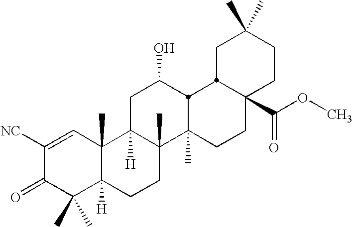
C1C(C)(C)CCC2(C(OC)=O)CCC3(C)C4(C)C([H])(CC(O)C3C12)C1(C)C([H])(CC4)C(C)(C)C(=O)C([NC])=C1
